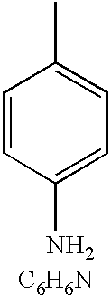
C1=CC(N)=CC=C1C.[C6H6N]
